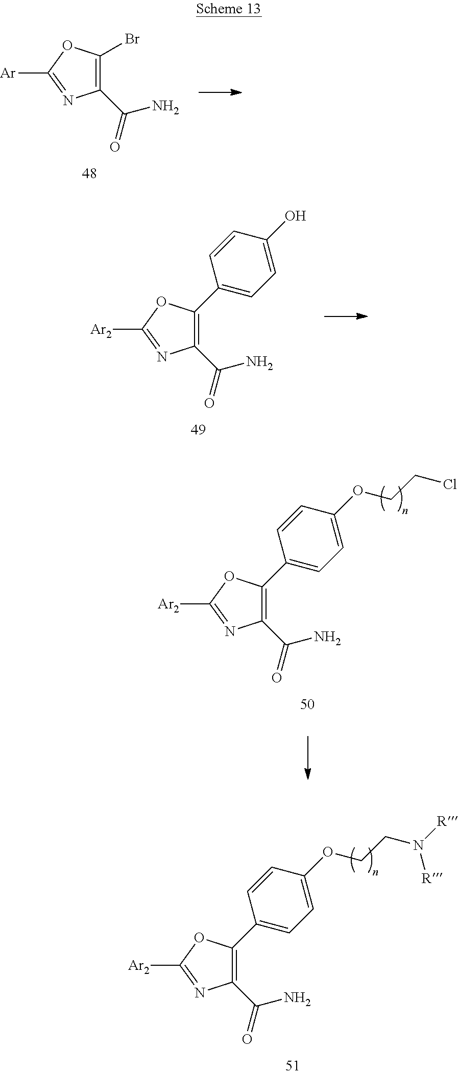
C1(C(=O)N)=C(Br)OC([Ar])=N1.C1(C(=O)N)=C(C2=CC=C(O)C=C2)OC([Ar2])=N1.C1(C(=O)N)=C(C2=CC=C(OCCCl)C=C2)OC([Ar2])=N1.C1(C(=O)N)=C(C2=CC=C(OCCN([R])[R])C=C2)OC([Ar2])=N1
